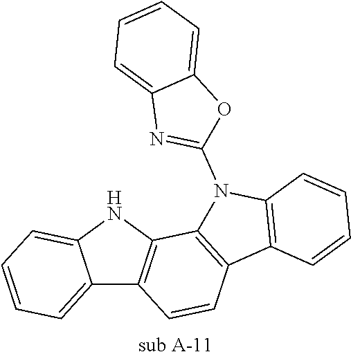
C12=CC=CC=C1NC1=C2C=CC2=C1N(C1=NC3=CC=CC=C3O1)C1=C2C=CC=C1.[sub A-11]
